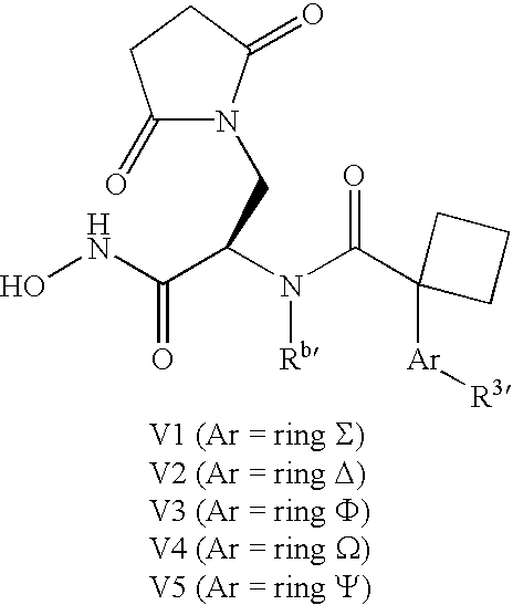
ONC(=O)C(CN1C(=O)CCC1=O)N([Rb])C(=O)C1([Ar][R3])CCC1
